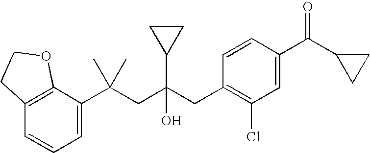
C1=CC=C(C(CC(CC2=C(Cl)C=C(C(C3CC3)=O)C=C2)(O)C2CC2)(C)C)C2=C1CCO2
